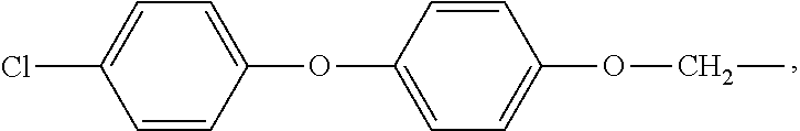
C1=CC(OC2=CC=C(OCC)C=C2)=CC=C1Cl
